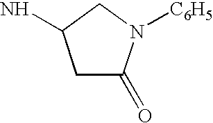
C1C(=O)N([C6H5])CC1N
